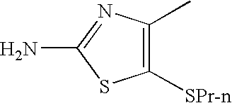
C1([SPr-n])=C(C)N=C(N)S1
